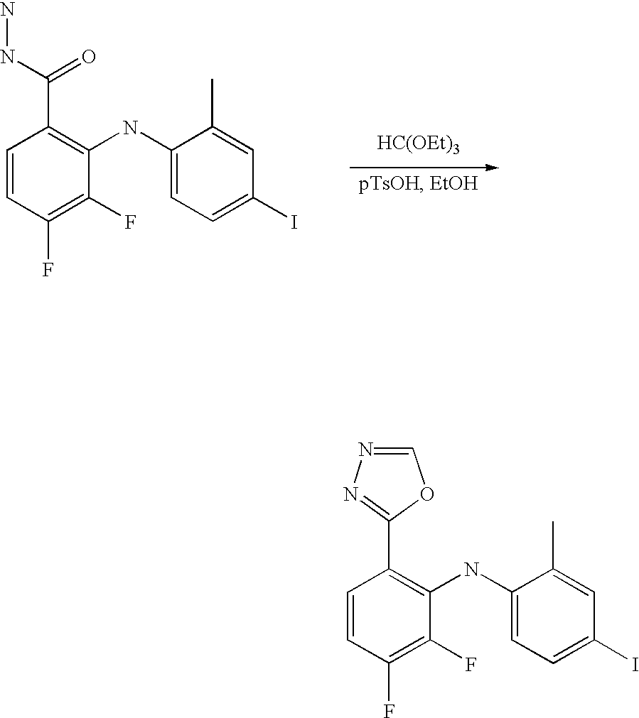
C1=CC(F)=C(F)C(NC2=CC=C(I)C=C2C)=C1C1=NN=CO1.C1=CC(F)=C(F)C(NC2=CC=C(I)C=C2C)=C1C(NN)=O.[HC(OEt)3]
